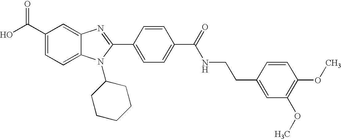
C1(C(O)=O)=CC=C2C(=C1)N=C(C1=CC=C(C(=O)NCCC3=CC(OC)=C(OC)C=C3)C=C1)N2C1CCCCC1
